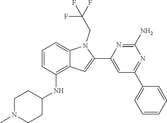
CN1CCC(NC2=C3C=C(C4=CC(C5=CC=CC=C5)=NC(N)=N4)N(CC(F)(F)F)C3=CC=C2)CC1
